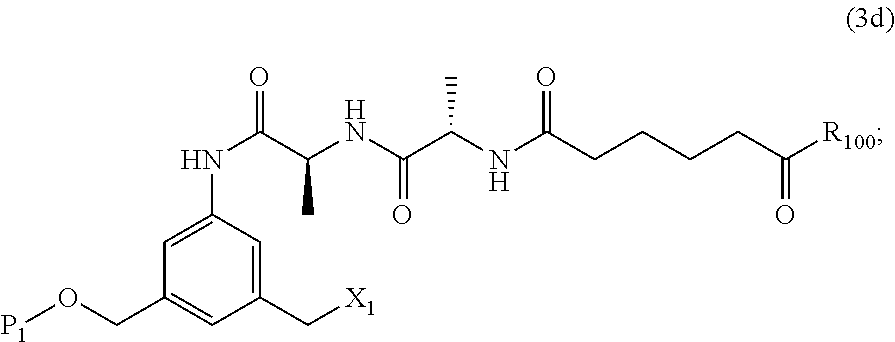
[X1]CC1=CC(NC(C(NC(C(NC(CCCCC([R100])=O)=O)C)=O)C)=O)=CC(CO[P1])=C1
